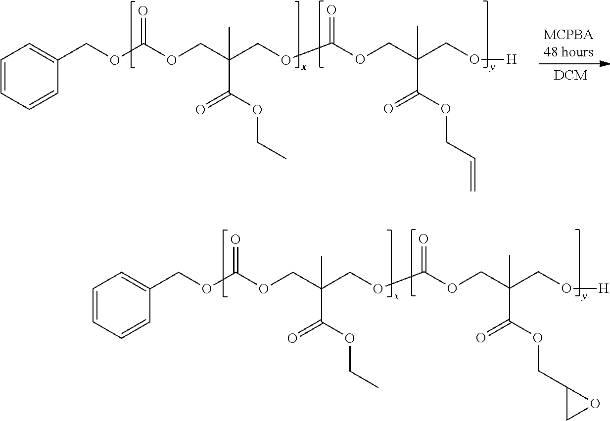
C1=CC=CC(COC(OCC(COC(OCC(CO[H])(C(OCC=C)=O)C)=O)(C(OCC)=O)C)=O)=C1.C1=CC=CC(COC(OCC(COC(OCC(CO[H])(C(OCC2CO2)=O)C)=O)(C(OCC)=O)C)=O)=C1
